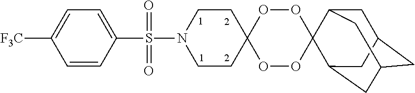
C1C2CC3CC(C4(C1C3)OOC1(OO4)CCN(S(C3=CC=C([F3C])C=C3)(=O)=O)CC1)C2
